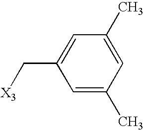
C1=C(C)C=C(C)C=C1C[X3]
